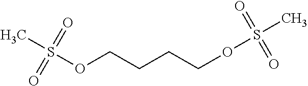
S(C)(=O)(=O)OCCCCOS(=O)(=O)C
